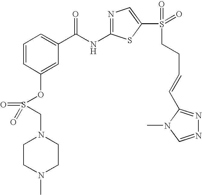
C1=CC(OS(=O)(=O)CN2CCN(C)CC2)=CC(C(NC2=NC=C(S(=O)(=O)CCC=CC3=NN=CN3C)S2)=O)=C1
